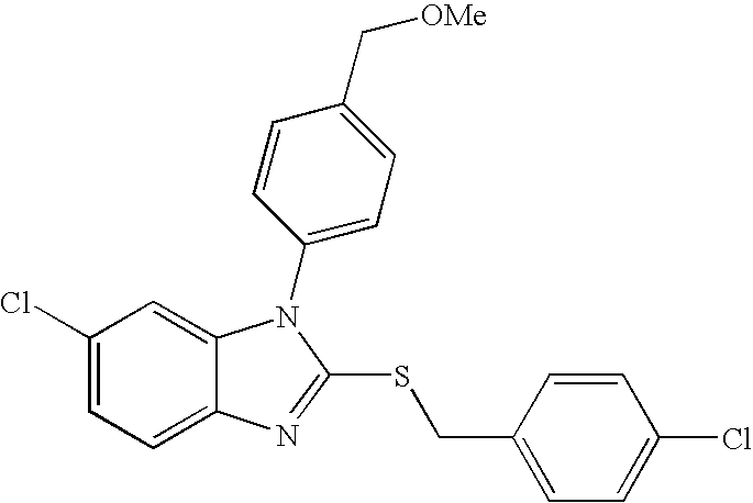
C1(Cl)=CC=C2C(=C1)N(C1=CC=C(C[OMe])C=C1)C(SCC1=CC=C(Cl)C=C1)=N2
